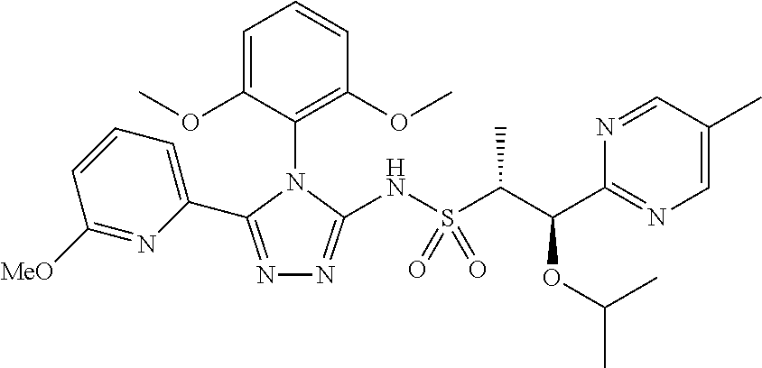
N1=C(C2=CC=CC([MeO])=N2)N(C2=C(OC)C=CC=C2OC)C(NS(C(C(C2=NC=C(C)C=N2)OC(C)C)C)(=O)=O)=N1
